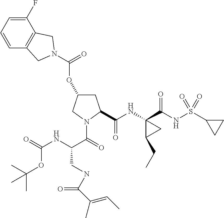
O(C1CC(C(NC2(C(NS(C3CC3)(=O)=O)=O)C(CC)C2)=O)N(C(=O)C(NC(=O)OC(C)(C)C)CNC(=O)C(C)=CC)C1)C(=O)N1CC2=C(C(F)=CC=C2)C1
